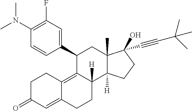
C1(N(C)C)=C(F)C=C(C2C3=C4C(=CC(=O)CC4)CCC3([H])C3([H])C(C)(C2)C(O)(C#CC(C)(C)C)CC3)C=C1
